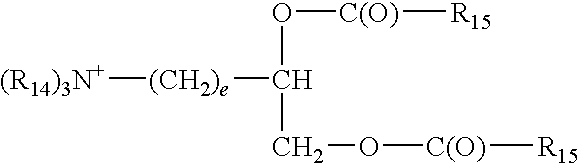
[(R14)3N+][(CH2)e]C(O[C(O)][R15])CO[C(O)][R15]
